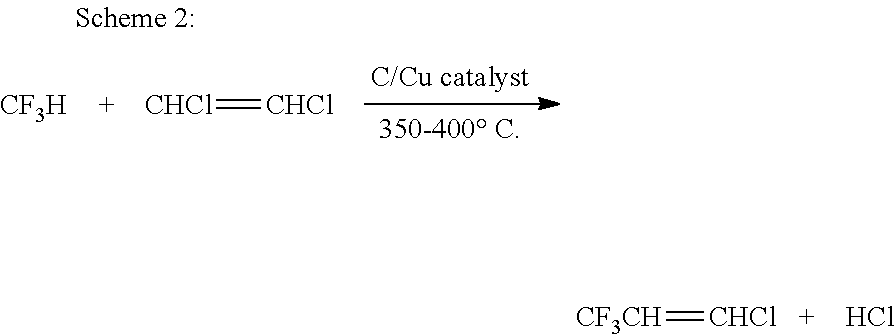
[CF3CH]=[CHCl].Cl.[CF3H].[CHCl]=[CHCl]
